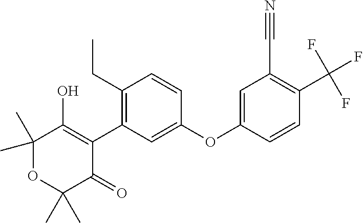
C1(C)(C)OC(C)(C)C(=O)C(C2=C(CC)C=CC(OC3=CC(C#N)=C(C(F)(F)F)C=C3)=C2)=C1O
